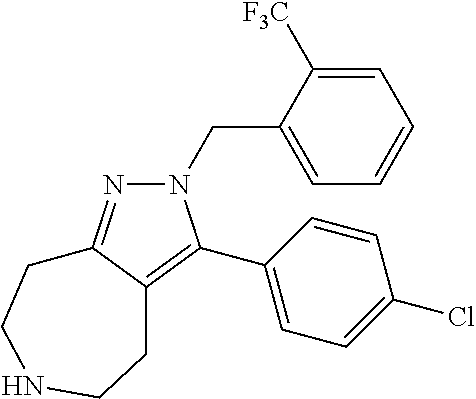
C1(C2=C3C(=NN2CC2=CC=CC=C2[F3C])CCNCC3)=CC=C(Cl)C=C1
